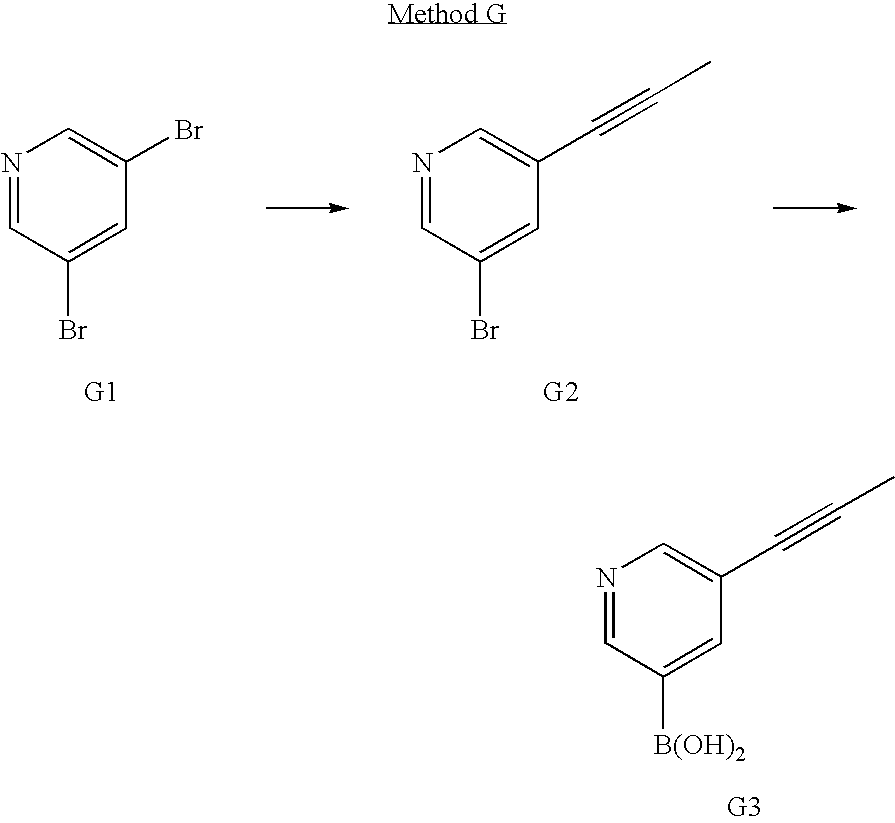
N1=CC([B(OH)2])=CC(C#CC)=C1.N1=CC(Br)=CC(Br)=C1.N1=CC(Br)=CC(C#CC)=C1
